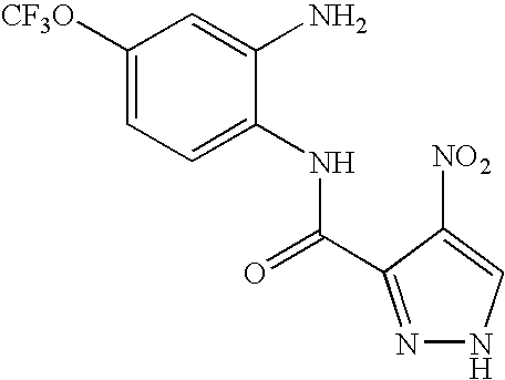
C1=C(NC(=O)C2=NNC=C2[NO2])C(N)=CC([CF3O])=C1
